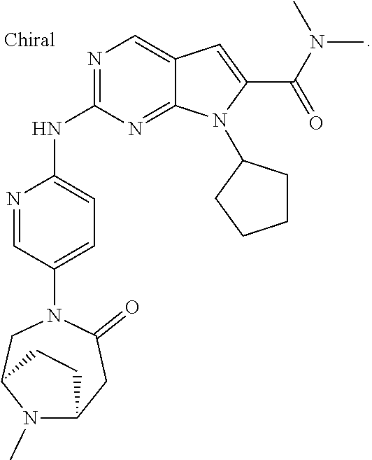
N1=CC(N2CC3N(C)C(CC2=O)CC3)=CC=C1NC1=NC=C2C(=N1)N(C1CCCC1)C(C(N(C)C)=O)=C2
